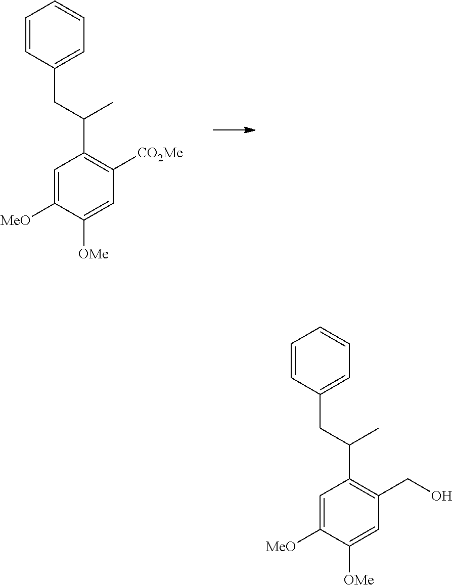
C1=C([MeO])C([OMe])=CC(CO)=C1C(CC1=CC=CC=C1)C.C1=C([MeO])C([OMe])=CC([CO2Me])=C1C(CC1=CC=CC=C1)C
